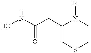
ONC(CC1CSCCN1[R])=O
